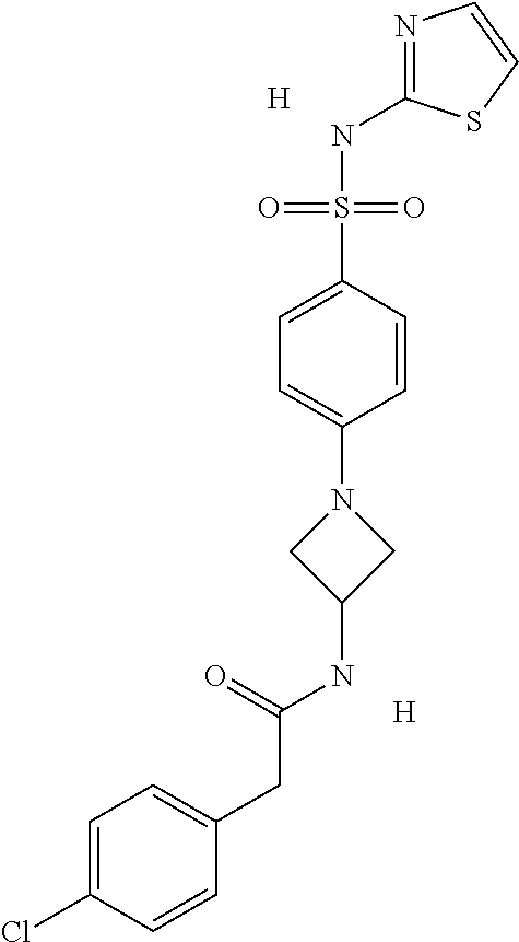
C1=C(Cl)C=CC(CC(=O)NC2CN(C3=CC=C(S(NC4=NC=CS4)(=O)=O)C=C3)C2)=C1.[H].[H]
